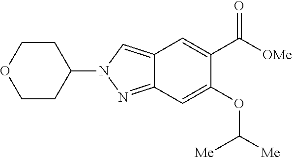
C12=CN(C3CCOCC3)N=C1C=C(OC([Me])[Me])C(C([OMe])=O)=C2
